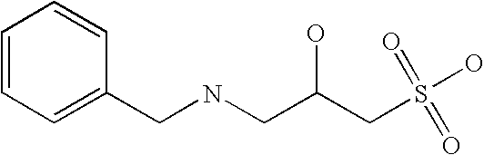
C1=CC=C(CNCC(CS(O)(=O)=O)O)C=C1
